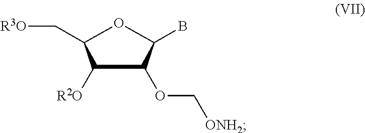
C1([R2O])C(OC[ONH2])C(B)OC1C[R3O]
